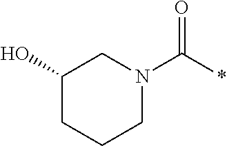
C1(O)CN(C(*)=O)CCC1
